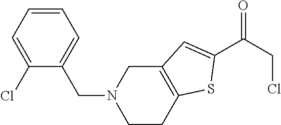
C1=C(CN2CCC3=C(C2)C=C(C(CCl)=O)S3)C(Cl)=CC=C1
